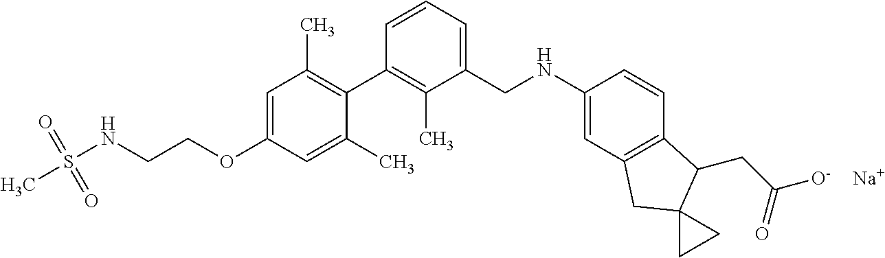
C1=C(OCCNS(C)(=O)=O)C=C(C)C(C2=C(C)C(CNC3=CC4=C(C=C3)C(CC(=O)[O-])C3(C4)CC3)=CC=C2)=C1C.[Na]
